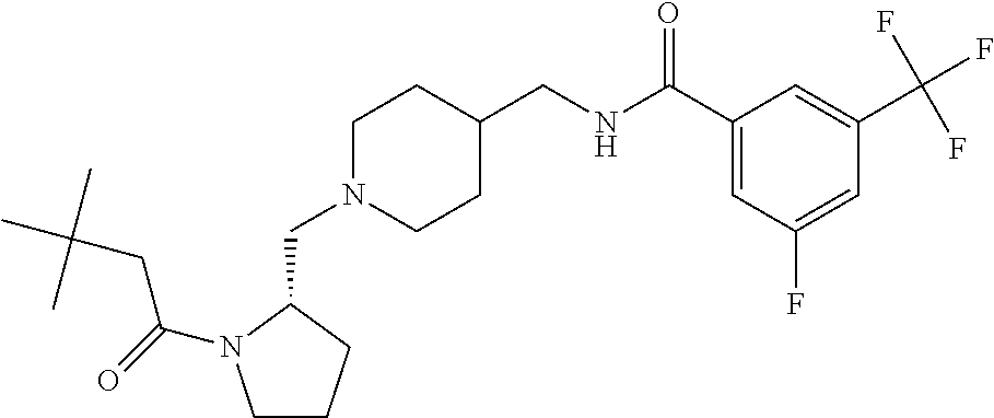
C1CCC(CN2CCC(CNC(C3=CC(F)=CC(C(F)(F)F)=C3)=O)CC2)N1C(=O)CC(C)(C)C
